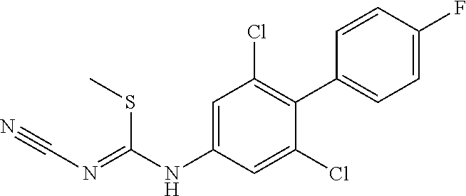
C(NC1=CC(Cl)=C(C2=CC=C(F)C=C2)C(Cl)=C1)(=NC#N)SC
